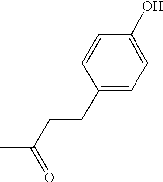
C1(CCC(C)=O)=CC=C(O)C=C1
